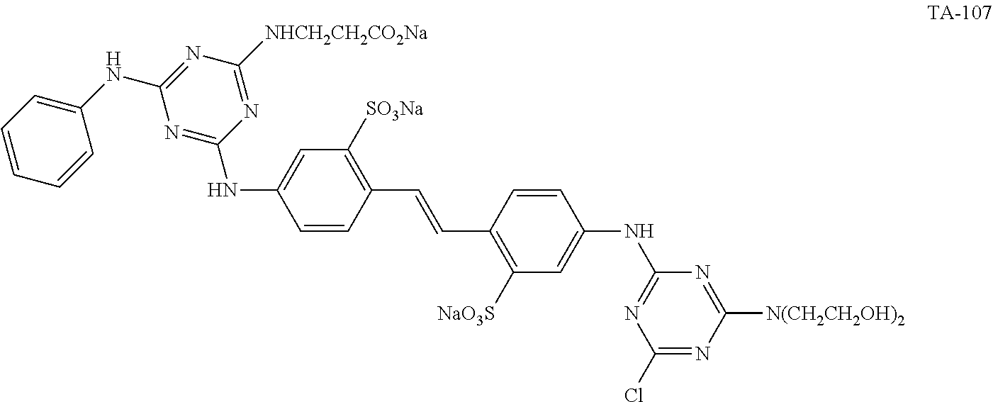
C1=CC(C=CC2=C([NaO3S])C=C(NC3=NC(Cl)=NC([N(CH2CH2OH)2])=N3)C=C2)=C([SO3Na])C=C1NC1=NC(NC2=CC=CC=C2)=NC([NHCH2CH2CO2Na])=N1
